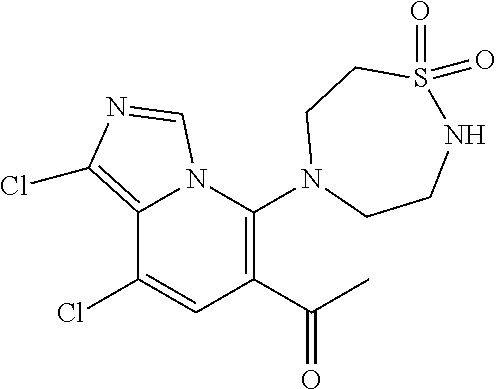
C12=C(Cl)N=CN1C(N1CCNS(=O)(=O)CC1)=C(C(C)=O)C=C2Cl
